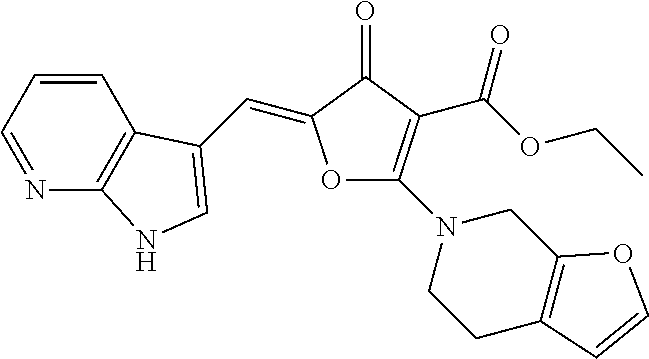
N1=CC=CC2=C1NC=C2C=C1OC(N2CCC3=C(C2)OC=C3)=C(C(OCC)=O)C1=O
